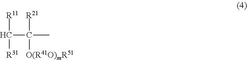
[R11]C(C([R21])([O(R41O)mR51])C)[R31]
